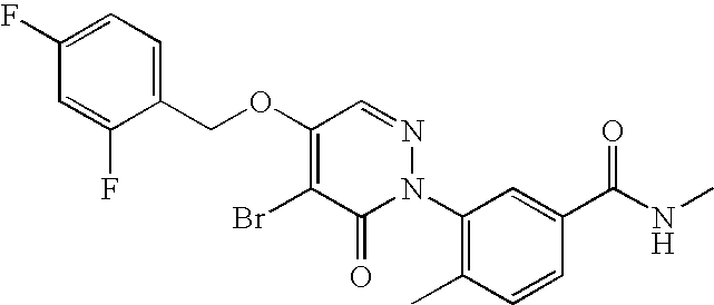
C1=C(F)C=C(F)C(COC2=C(Br)C(=O)N(C3=C(C)C=CC(C(NC)=O)=C3)N=C2)=C1
